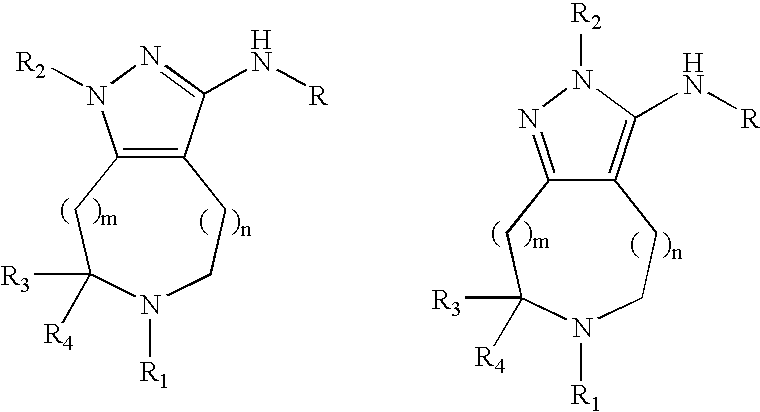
C12=C(CC([R3])([R4])N([R1])CC1)N([R2])N=C2N[R].C12=C(N[R])N([R2])N=C1CC([R3])([R4])N([R1])CC2
